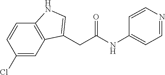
C1(Cl)=CC2=C(C=C1)NC=C2CC(NC1=CC=NC=C1)=O
